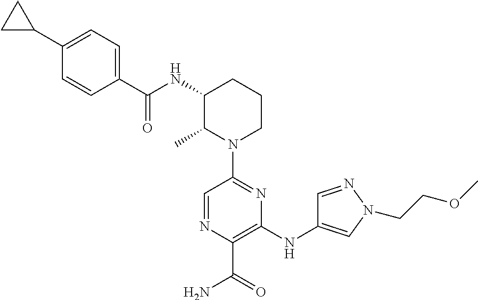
C1(C2CC2)=CC=C(C(NC2C(C)N(C3=NC(NC4=CN(CCOC)N=C4)=C(C(=O)N)N=C3)CCC2)=O)C=C1
